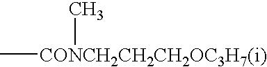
C[CONCH2CH2CH2OC3H7(i)]C
